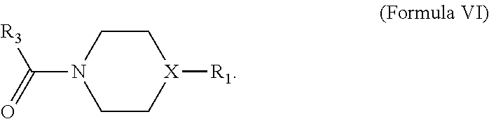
C1C[X]([R1])CCN1C(=O)[R3]
